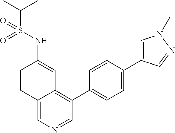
C12=CN=CC(C3=CC=C(C4=CN(C)N=C4)C=C3)=C1C=C(NS(=O)(=O)C(C)C)C=C2
